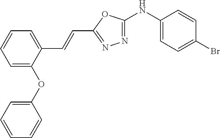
C1(NC2=NN=C(C=CC3=CC=CC=C3OC3=CC=CC=C3)O2)=CC=C(Br)C=C1
